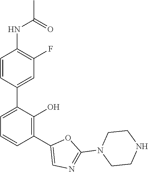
C1(C2=C(O)C(C3=CC(F)=C(NC(C)=O)C=C3)=CC=C2)=CN=C(N2CCNCC2)O1
